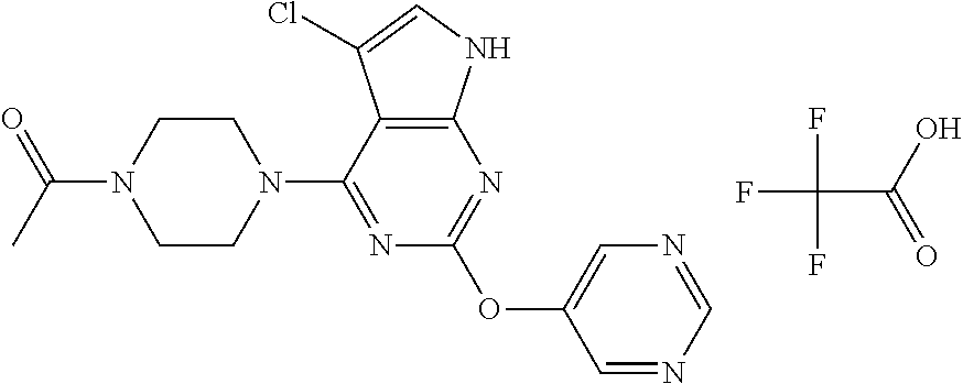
N1=C(N2CCN(C(=O)C)CC2)C2=C(N=C1OC1=CN=CN=C1)NC=C2Cl.FC(C(=O)O)(F)F
